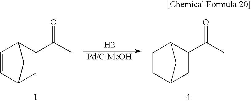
C1=CC2C(C(C)=O)CC1C2.[H2].C1C2CC(C(C)=O)C(C1)C2
